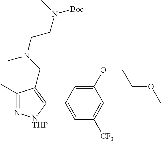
C1(C)=N[NTHP]C(C2=CC([CF3])=CC(OCCOC)=C2)=C1CN(C)CCN([Boc])C
